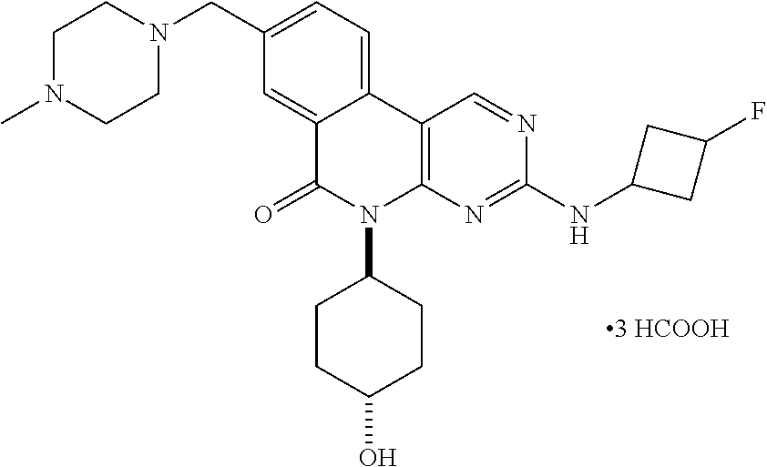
C1(CN2CCN(C)CC2)=CC=C2C(=C1)C(=O)N(C1CCC(O)CC1)C1=C2C=NC(NC2CC(F)C2)=N1
